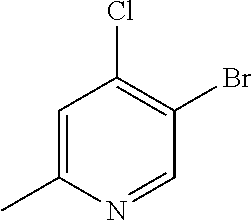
C1=C(C)N=CC(Br)=C1Cl
